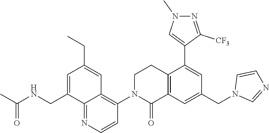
C12=C(C=C(CN3C=NC=C3)C=C1C1=CN(C)N=C1[CF3])C(=O)N(C1=C3C(=NC=C1)C(CNC(C)=O)=CC(CC)=C3)CC2
